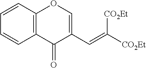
C1=CC2=C(C=C1)C(=O)C(C=C([CO2Et])[CO2Et])=CO2
